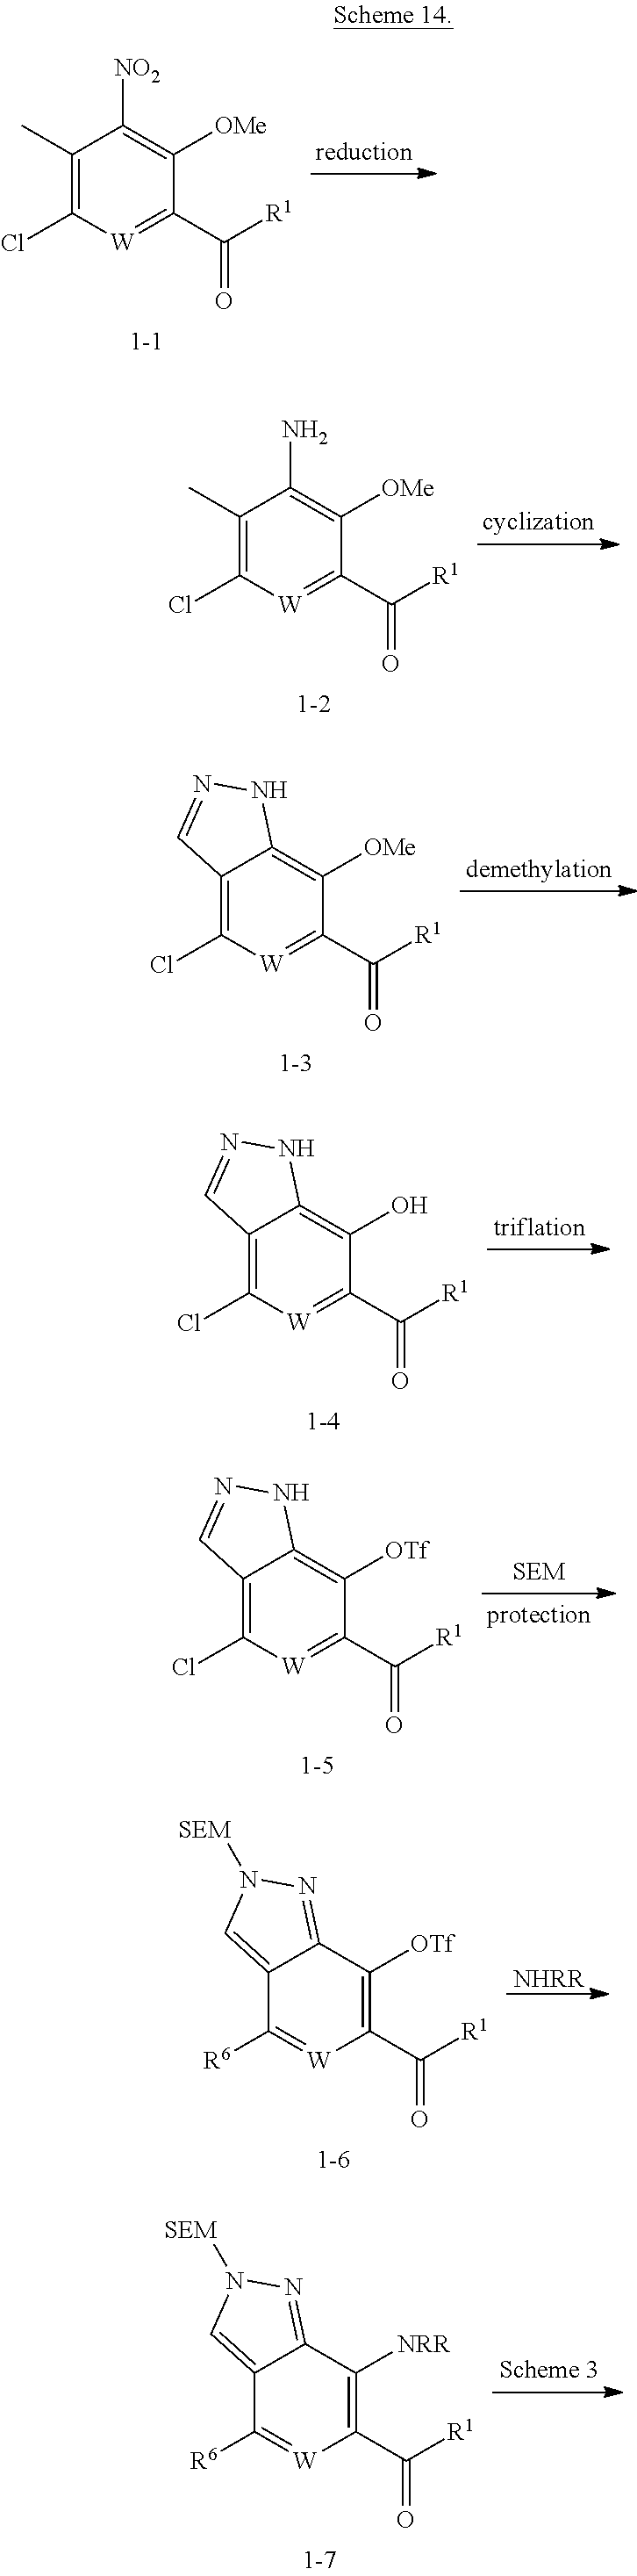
C1(C)=C(Cl)[W]=C(C(=O)[R1])C([OMe])=C1[NO2].C1(C)=C(Cl)[W]=C(C(=O)[R1])C([OMe])=C1N.C12=C(Cl)[W]=C(C(=O)[R1])C([OMe])=C1NN=C2.C12=C(Cl)[W]=C(C(=O)[R1])C(O)=C1NN=C2.C12=C(Cl)[W]=C(C(=O)[R1])C([OTf])=C1NN=C2.C12=CN([SEM])N=C1C([OTf])=C(C(=O)[R1])[W]=C2[R6].[NHRR].C12=CN([SEM])N=C1C([NRR])=C(C(=O)[R1])[W]=C2[R6]
